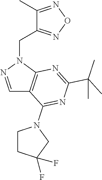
C1(C)=NON=C1CN1N=CC2=C1N=C(C(C)(C)C)N=C2N1CCC(F)(F)C1
